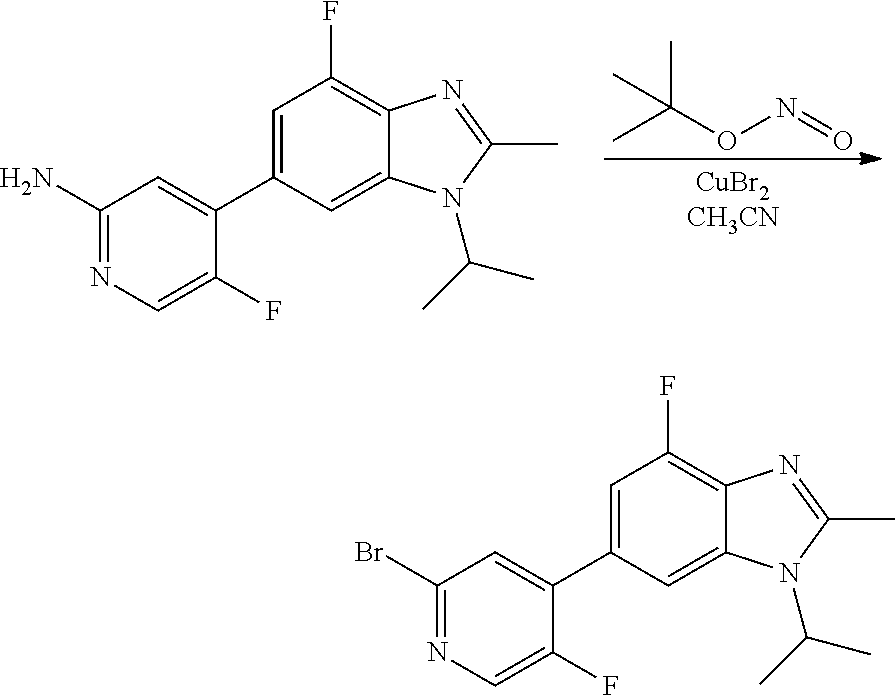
CC(ON=O)(C)C.NC1=NC=C(F)C(C2=CC(F)=C3C(=C2)N(C(C)C)C(C)=N3)=C1.BrC1=NC=C(F)C(C2=CC(F)=C3C(=C2)N(C(C)C)C(C)=N3)=C1
